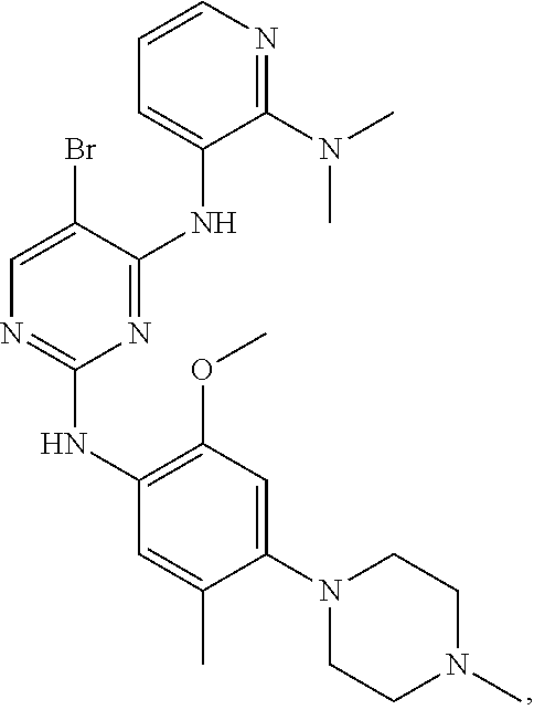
C1(N2CCN(C)CC2)=CC(OC)=C(NC2=NC=C(Br)C(NC3=CC=CN=C3N(C)C)=N2)C=C1C
